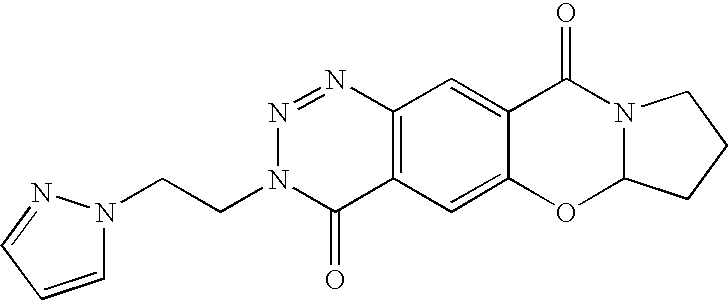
C(CN1C(=O)C2=C(N=N1)C=C1C(=C2)OC2N(C1=O)CCC2)N1C=CC=N1
